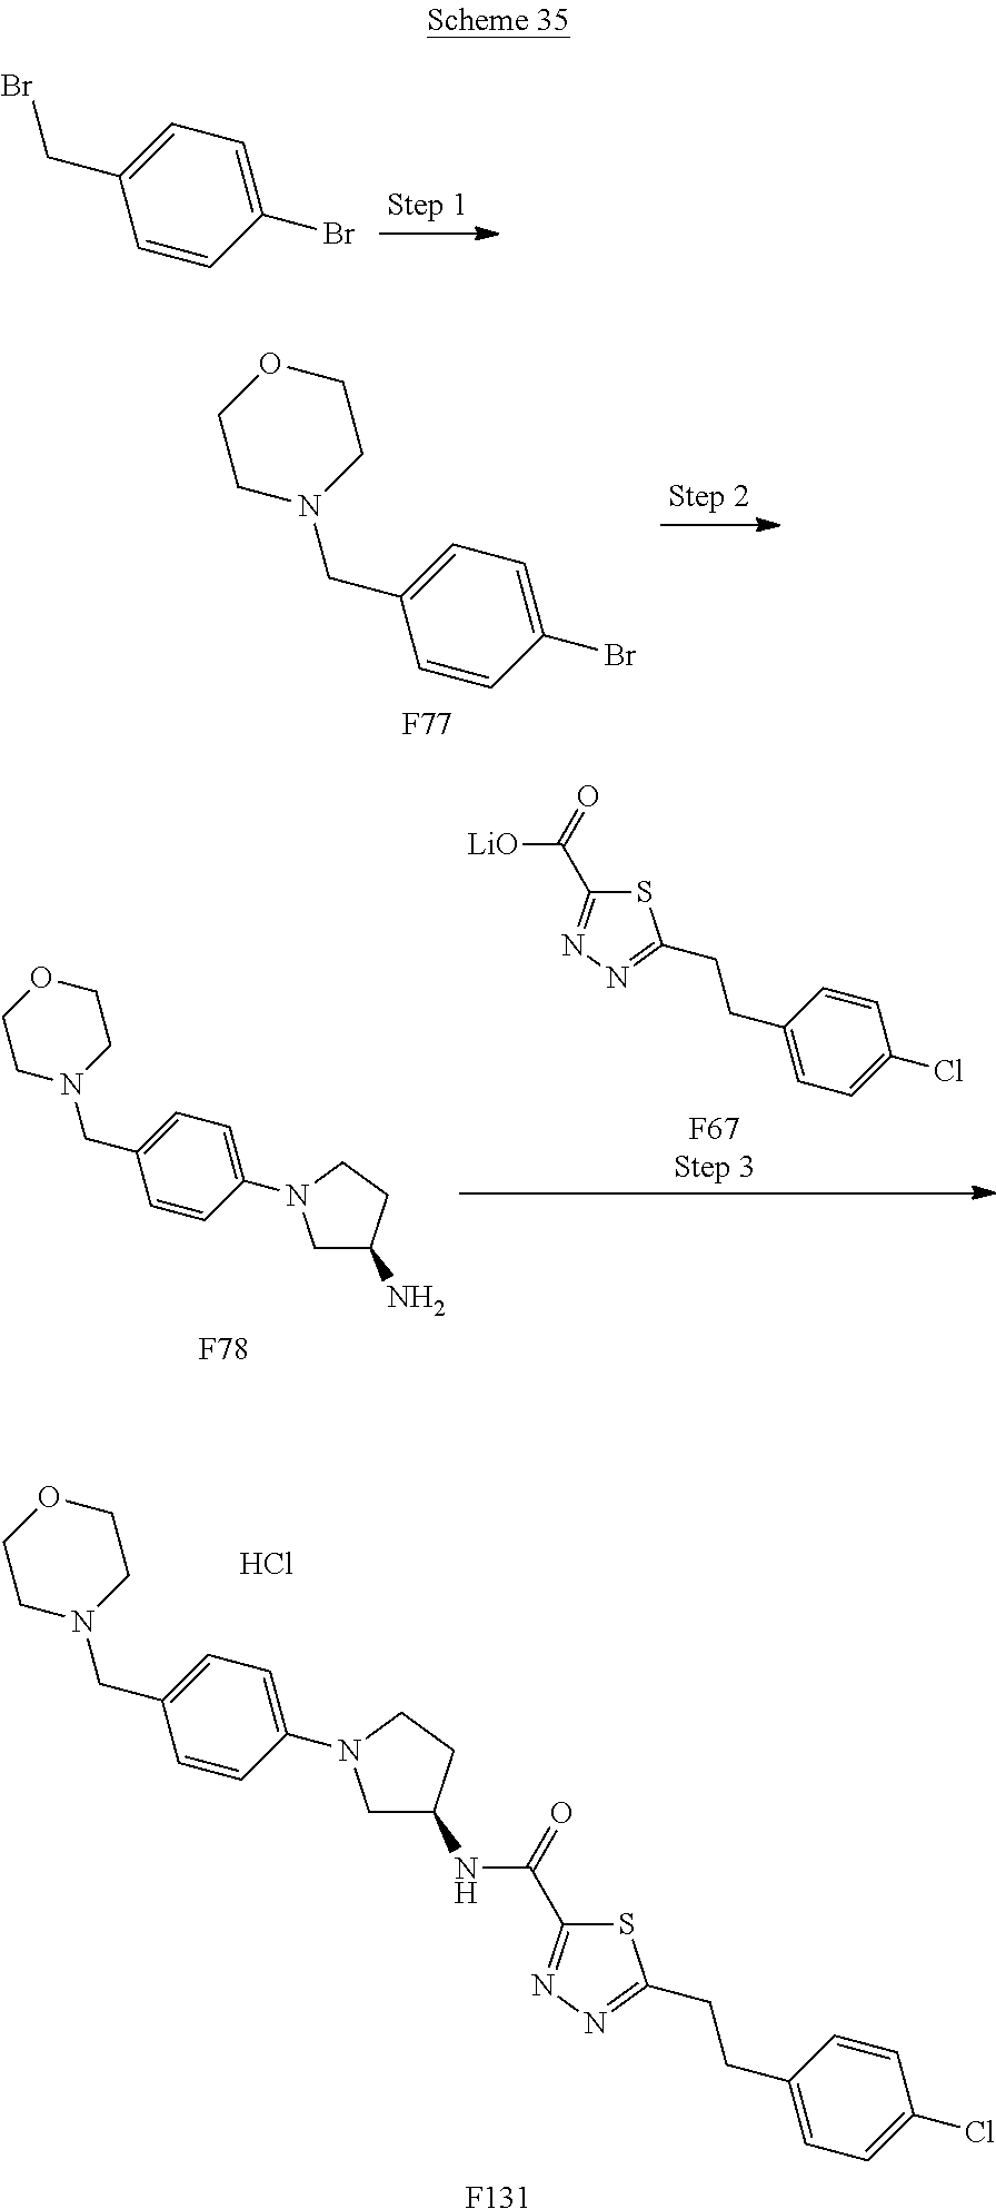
BrCC1=CC=C(Br)C=C1.C1OCCN(CC2=CC=C(N3CC(N)CC3)C=C2)C1.[F78].C1=CC(CCC2=NN=C(C([LiO])=O)S2)=CC=C1Cl.[F67Step 3].C1=CC(CCC2=NN=C(C(=O)NC3CN(C4=CC=C(CN5CCOCC5)C=C4)CC3)S2)=CC=C1Cl.[F131].Cl.C1OCCN(CC2=CC=C(Br)C=C2)C1.[F77]
